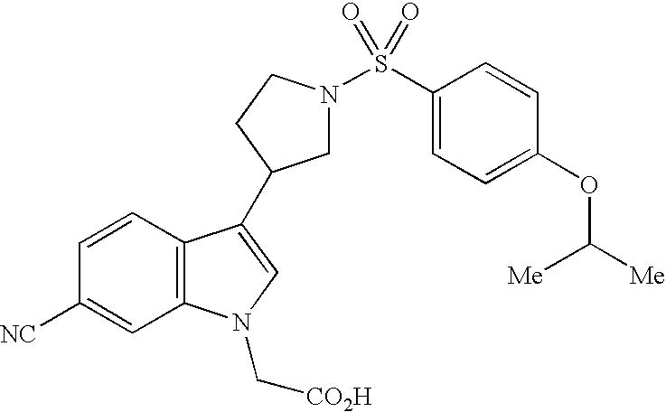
C1N(S(C2=CC=C(OC([Me])[Me])C=C2)(=O)=O)CCC1C1=CN(C[CO2H])C2=C1C=CC([NC])=C2
